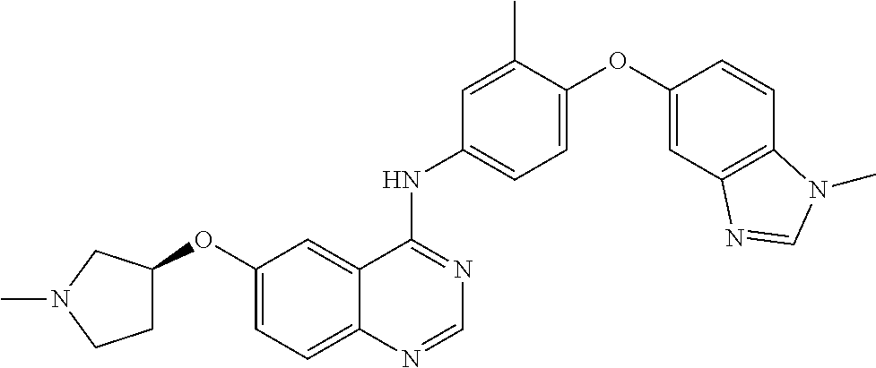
C1=C(OC2=CC3=C(C=C2)N(C)C=N3)C(C)=CC(NC2=NC=NC3=CC=C(OC4CCN(C)C4)C=C23)=C1
